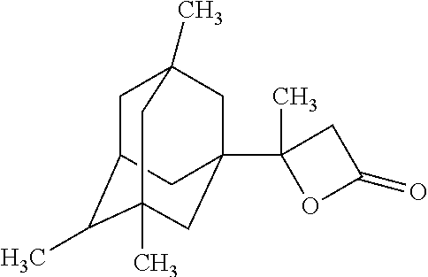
C1C2C(C)C3(C)CC(C4(C)OC(=O)C4)(CC1(C)C3)C2
